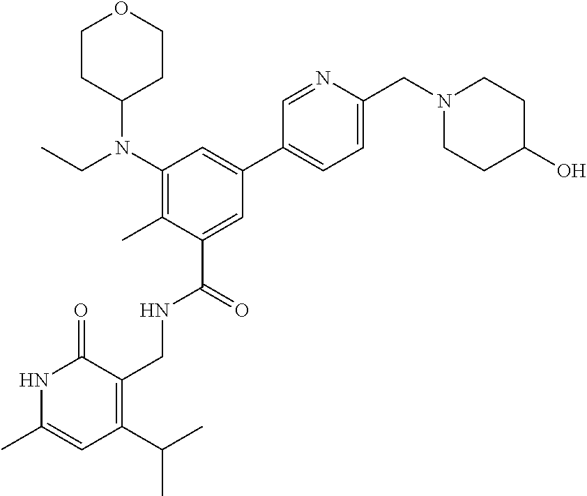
C1(N(CC)C2CCOCC2)=C(C)C(C(=O)NCC2=C(C(C)C)C=C(C)NC2=O)=CC(C2=CC=C(CN3CCC(O)CC3)N=C2)=C1
